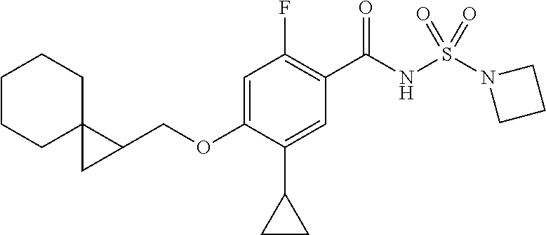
C1CCC2(CC1)C(COC1=CC(F)=C(C(=O)NS(=O)(N3CCC3)=O)C=C1C1CC1)C2
